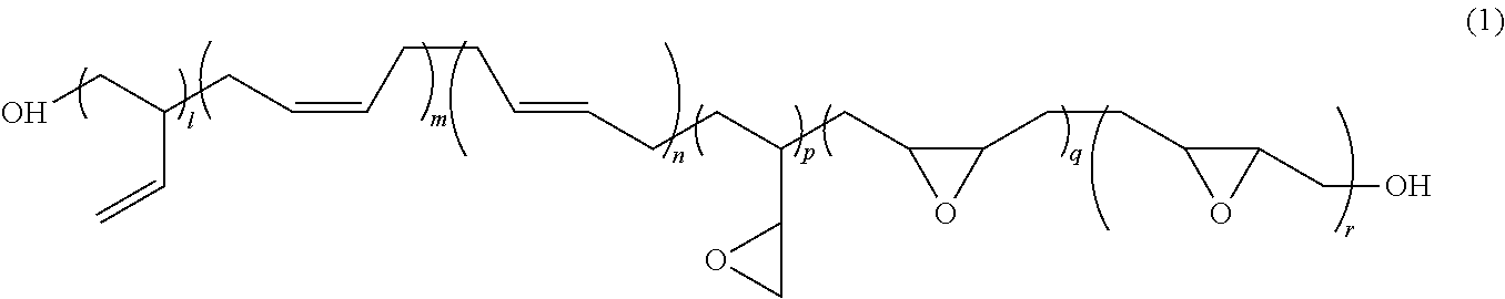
OCC(CC=CCCC=CCCC(CC1OC1CCC1OC1CO)C1OC1)C=C
